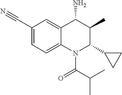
C1(C#N)=CC=C2C(=C1)C(N)C(C)C(C1CC1)N2C(C(C)C)=O
